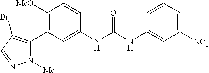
C1([OMe])=C(C2=C(Br)C=NN2[Me])C=C(NC(=O)NC2=CC([NO2])=CC=C2)C=C1
